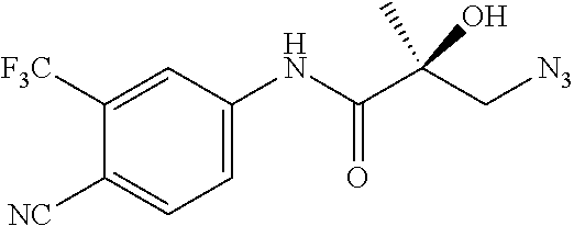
C1([F3C])=CC(NC(C(C[N3])(C)O)=O)=CC=C1[NC]
